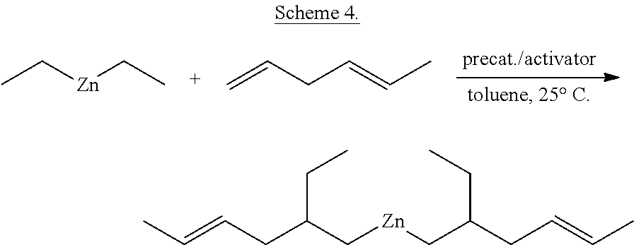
CC[Zn]CC.C=CCC=CC.C([Zn]CC(CC=CC)CC)C(CC=CC)CC
